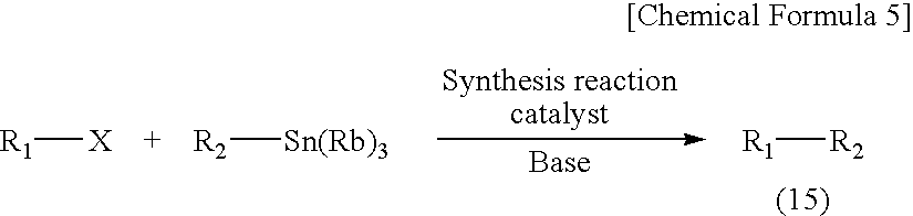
[R1][X].[R2][Sn(Rb)3].[R1][R2]
